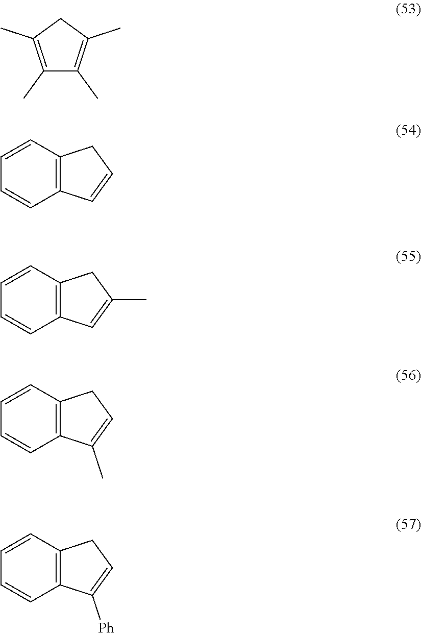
C1(C)=C(C)CC(C)=C1C.C1=CC2=C(C=C1)C=CC2.C1=CC2=C(C=C1)C=C(C)C2.C1=CC2=C(C=C1)C(C)=CC2.C1=CC2=C(C=C1)C([Ph])=CC2
